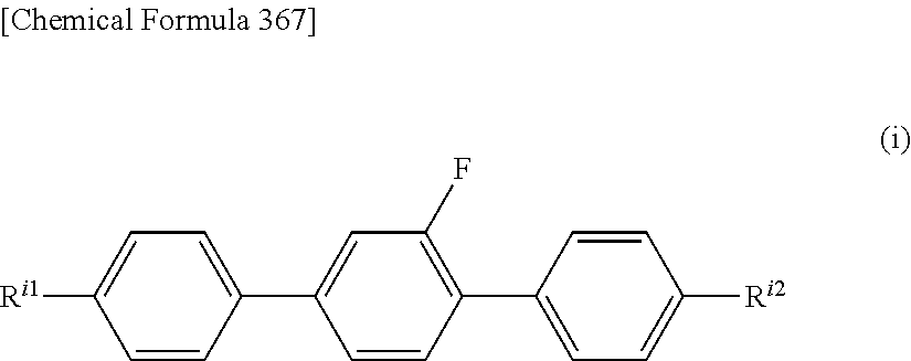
C1(F)=C(C2=CC=C([Ri2])C=C2)C=CC(C2=CC=C([Ri1])C=C2)=C1
